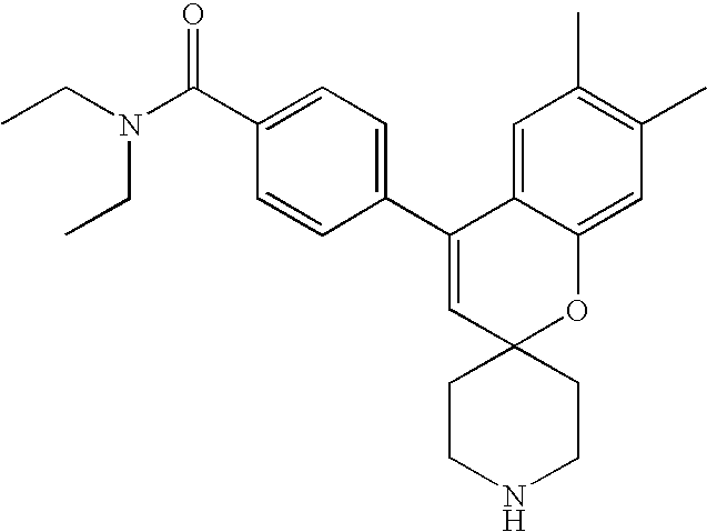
CCN(C(C1=CC=C(C2=CC3(OC4=CC(C)=C(C)C=C24)CCNCC3)C=C1)=O)CC
